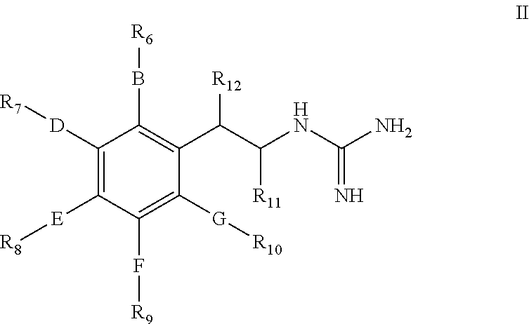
C1([D][R7])=C([E][R8])C(F[R9])=C([G][R10])C(C(C([R11])NC(=N)N)[R12])=C1B[R6]
